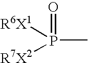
O=P([R6X1])([R7X2])C
